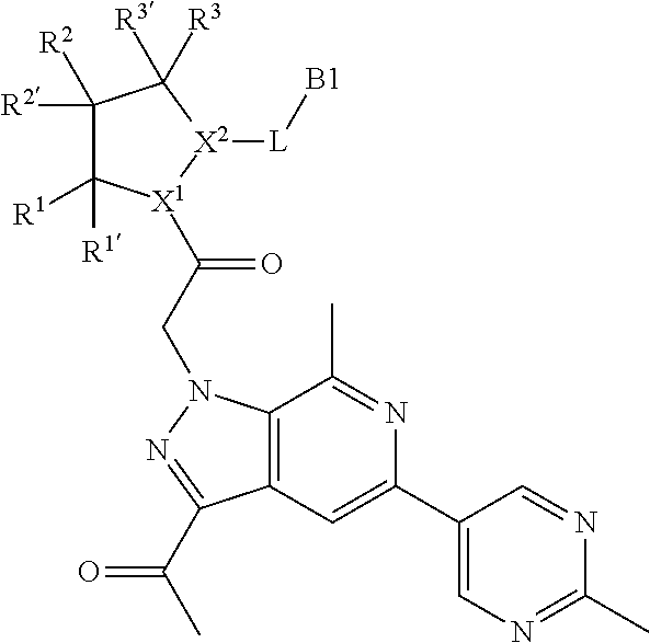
C1([R2])([R2])C([R1])([R1])[X1](C(CN2C3=C(C=C(C4=CN=C(C)N=C4)N=C3C)C(C(C)=O)=N2)=O)[X2]([L][B1])C1([R3])[R3]
